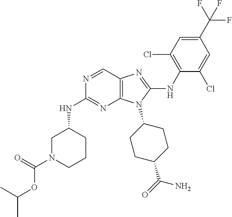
N1=CC2=C(N=C1NC1CN(C(=O)OC(C)C)CCC1)N(C1CCC(C(=O)N)CC1)C(NC1=C(Cl)C=C(C(F)(F)F)C=C1Cl)=N2
